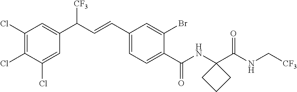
C1(Cl)=C(Cl)C(Cl)=CC(C(C=CC2=CC=C(C(NC3(C(NC[CF3])=O)CCC3)=O)C(Br)=C2)[CF3])=C1
